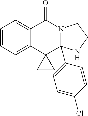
C1=CC=C2C(=C1)C(=O)N1CCNC1(C1=CC=C(Cl)C=C1)C21CC1
